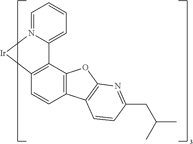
C12=C(C=CC3=C1OC1=C3C=CC(CC(C)C)=N1)[Ir]N1=CC=CC=C21
